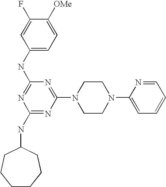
C1(NC2=NC(NC3CCCCCC3)=NC(N3CCN(C4=CC=CC=N4)CC3)=N2)=CC=C([OMe])C(F)=C1
